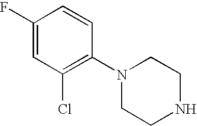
C1(F)=CC(Cl)=C(N2CCNCC2)C=C1
